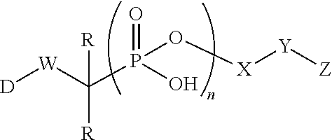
O=P(O)(C([W][D])([R])[R])O[X][Y][Z]
